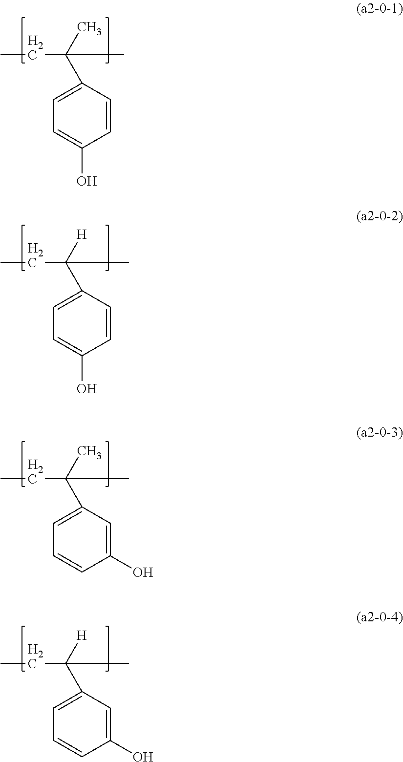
C1(C(C)(CC)C)=CC=C(O)C=C1.C1(C([H])(CC)C)=CC=C(O)C=C1.C1(C(C)(CC)C)=CC=CC(O)=C1.C1(C([H])(CC)C)=CC=CC(O)=C1
